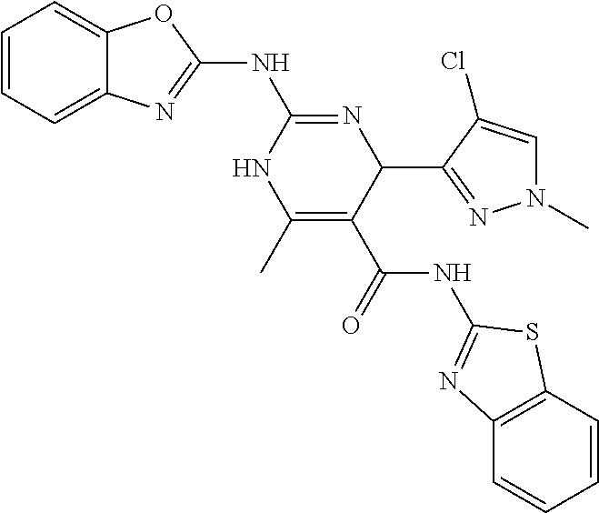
C1=CC=C2C(=C1)OC(NC1=NC(C3=NN(C)C=C3Cl)C(C(NC3=NC4=C(C=CC=C4)S3)=O)=C(C)N1)=N2
